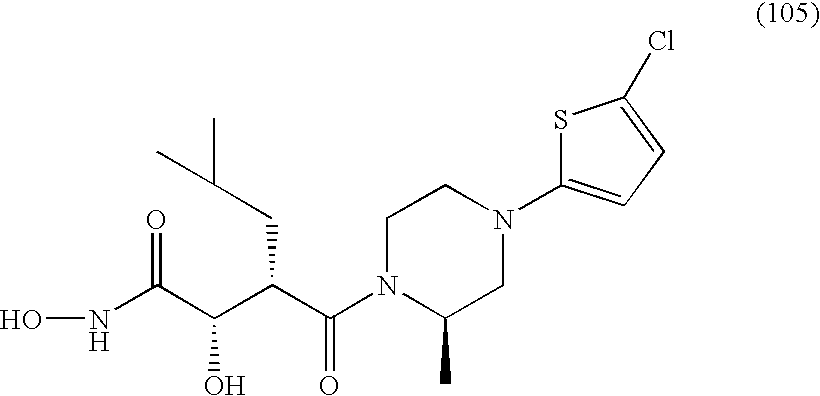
C1N(C(C(C(C(=O)NO)O)CC(C)C)=O)C(C)CN(C2=CC=C(Cl)S2)C1
